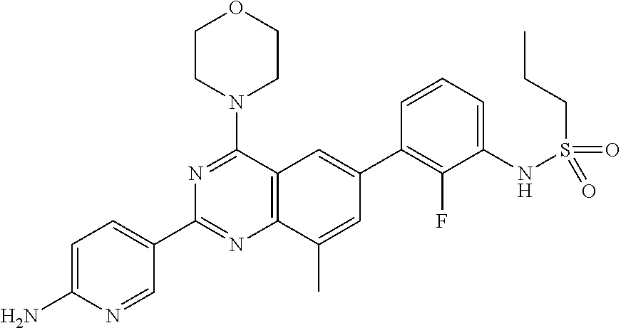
C12=C(C(N3CCOCC3)=NC(C3=CC=C(N)N=C3)=N1)C=C(C1=C(F)C(NS(CCC)(=O)=O)=CC=C1)C=C2C
